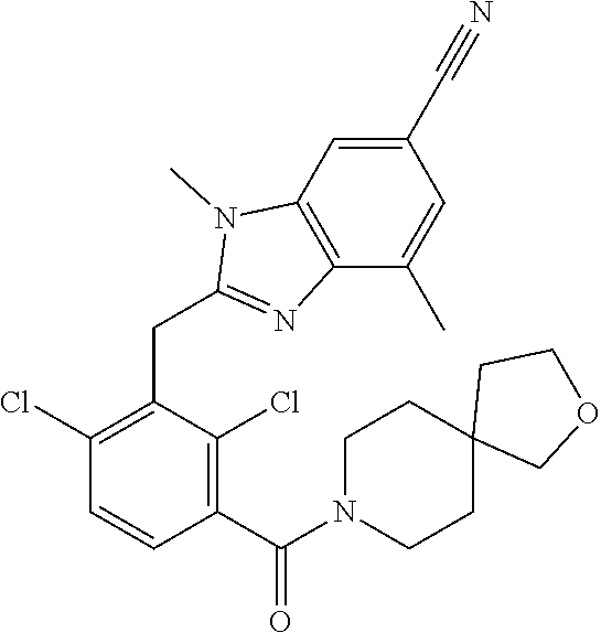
C1(Cl)=C(CC2=NC3=C(C=C(C#N)C=C3C)N2C)C(Cl)=C(C(N2CCC3(CC2)COCC3)=O)C=C1
